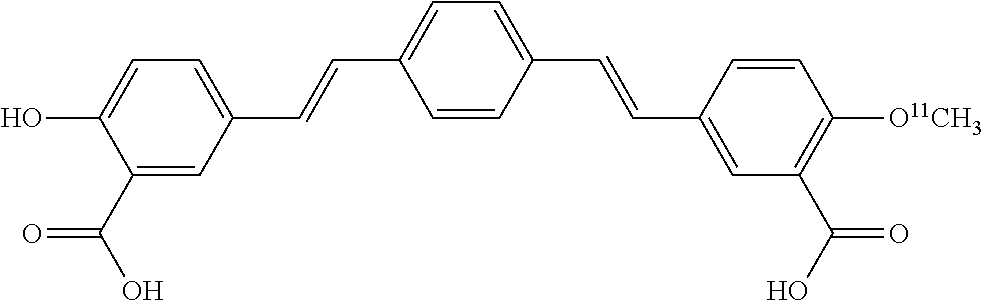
C1=C(O)C(C(O)=O)=CC(C=CC2=CC=C(C=CC3=CC(C(O)=O)=C([O11CH3])C=C3)C=C2)=C1
